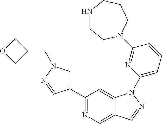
C1(C2=CN(CC3COC3)N=C2)=NC=C2C(=C1)N(C1=CC=CC(N3CCNCCC3)=N1)N=C2
